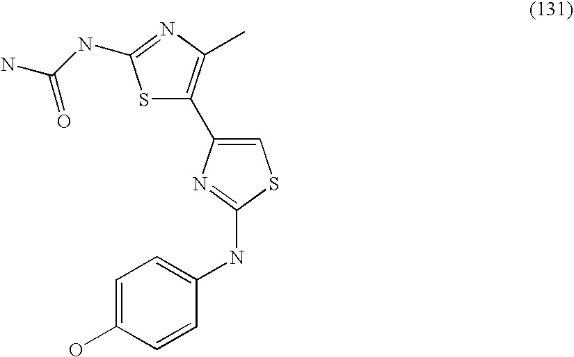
S1C(C2=CSC(NC3=CC=C(O)C=C3)=N2)=C(C)N=C1NC(N)=O
